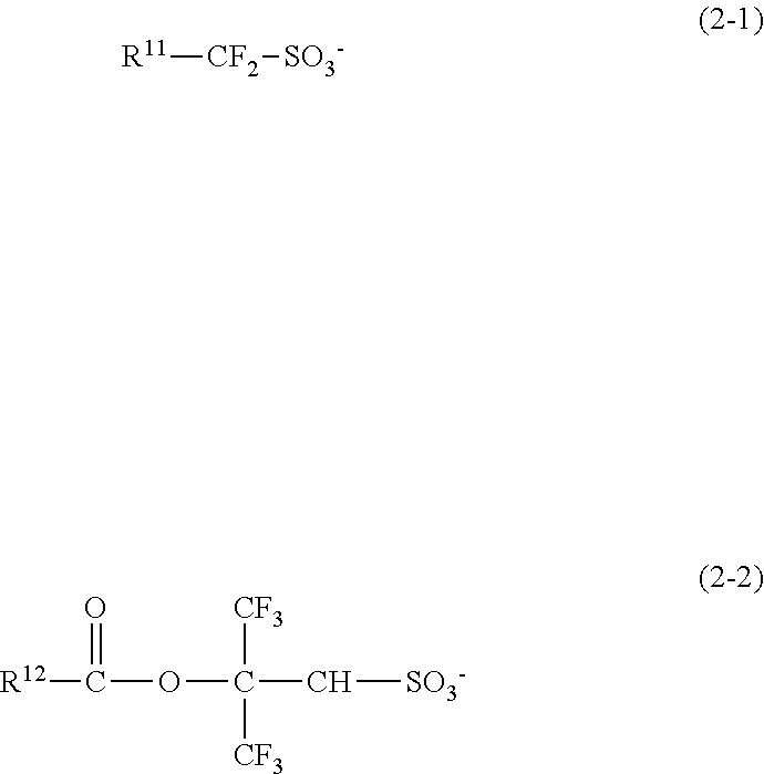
[R11][CF2][SO3-].[R12]C(=O)OC([CF3])([CF3])C[SO3-]
